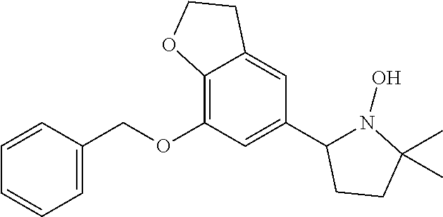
O(C1=C2C(=CC(C3N(O)C(C)(C)CC3)=C1)CCO2)CC1=CC=CC=C1
